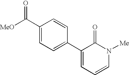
[MeO]C(C1=CC=C(C2=CC=CN([Me])C2=O)C=C1)=O
